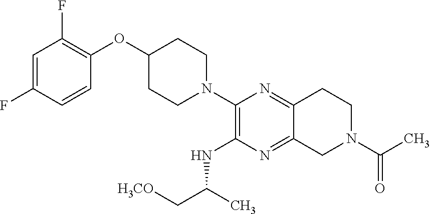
C1=C(F)C=CC(OC2CCN(C3=C(NC(C[H3CO])C)N=C4C(=N3)CCN(C(C)=O)C4)CC2)=C1F
